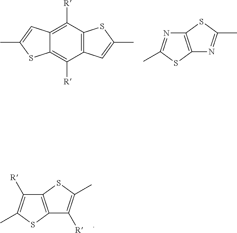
C12=C(SC(C)=C1[R])C([R])=C(C)S2.C12=C(SC(C)=N1)N=C(C)S2.C12=C(C([R])=C3C(=C1[R])SC(C)=C3)SC(C)=C2
